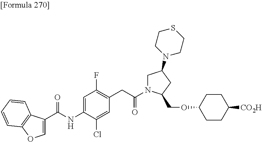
C1=C(C(NC2=CC(F)=C(CC(N3CC(N4CCSCC4)CC3COC3CCC([CO2H])CC3)=O)C=C2Cl)=O)C2=C(O1)C=CC=C2
